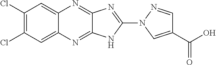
C12=CC(Cl)=C(Cl)C=C1N=C1C(=N2)N=C(N2C=C(C(=O)O)C=N2)N1
